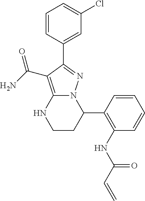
C1=CC(C2=NN3C(=C2C(=O)N)NCCC3C2=C(NC(C=C)=O)C=CC=C2)=CC(Cl)=C1
